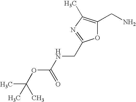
N(CC1=NC(C)=C(CN)O1)C(OC(C)(C)C)=O
